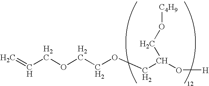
C=CCOCCOCC(O[H])CO[C4H9]
